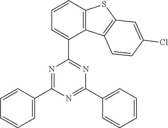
C12=C(C=CC=C1C1=NC(C3=CC=CC=C3)=NC(C3=CC=CC=C3)=N1)SC1=C2C=CC(Cl)=C1
